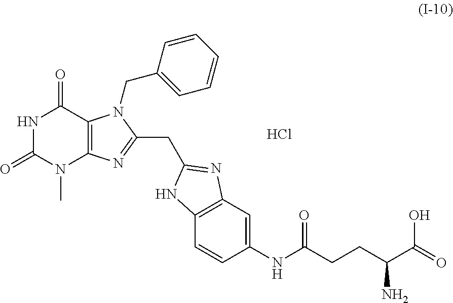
N1C(=O)N(C)C2=C(C1=O)N(CC1=CC=CC=C1)C(CC1=NC3=C(C=CC(NC(CCC(C(=O)O)N)=O)=C3)N1)=N2.Cl
